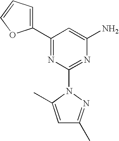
C1(C2=CC=CO2)=NC(N2C(C)=CC(C)=N2)=NC(N)=C1
